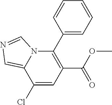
C1(Cl)=CC(C(OC)=O)=C(C2=CC=CC=C2)N2C1=CN=C2
